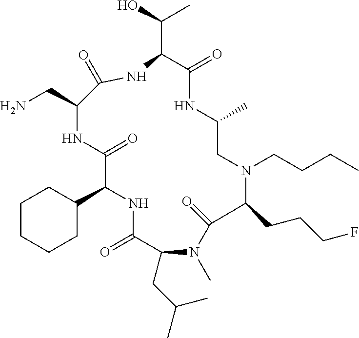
C1CCCC(C2NC(=O)C(CC(C)C)N(C)C(=O)C(CCCF)N(CCCC)CC(C)NC(=O)C(C(O)C)NC(=O)C(CN)NC2=O)C1
